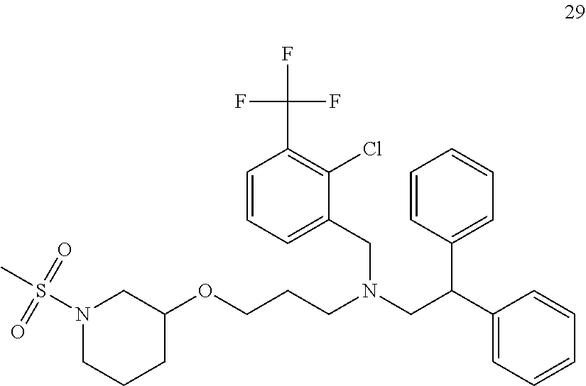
C(N(CC(C1=CC=CC=C1)C1=CC=CC=C1)CC1=CC=CC(C(F)(F)F)=C1Cl)CCOC1CN(S(C)(=O)=O)CCC1
